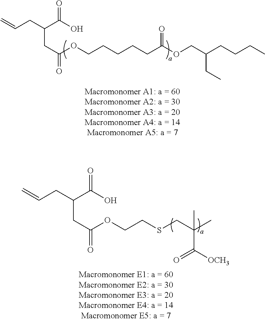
C(CC(OCCCCCC(OCC(CCCC)CC)=O)=O)(C(O)=O)CC=C.C(CC(OCCSCC(C)(C)C([OCH3])=O)=O)(C(O)=O)CC=C
